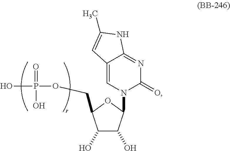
C1(O)C(O)C(N2C(=O)N=C3C(=C2)C=C(C)N3)OC1COP(O)(=O)O
